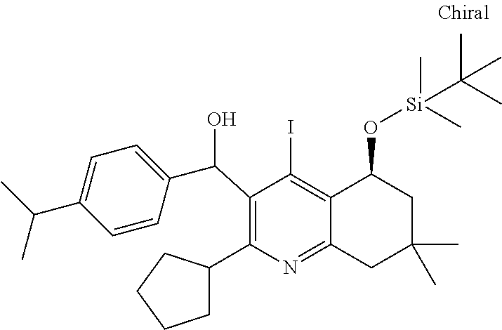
C1(C(C2=CC=C(C(C)C)C=C2)O)=C(C2CCCC2)N=C2C(=C1I)C(O[Si](C(C)(C)C)(C)C)CC(C)(C)C2
